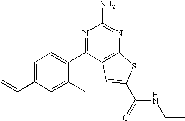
C1=C(C)C(C2=NC(N)=NC3=C2C=C(C(NCC)=O)S3)=CC=C1C=C
